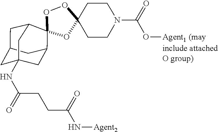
O1C2(CCN(C(O[Agent1 (may])=O)CC2)OC2(O1)C1CC3CC(NC(CCC(N[Agent2])=O)=O)(CC2C3)C1
